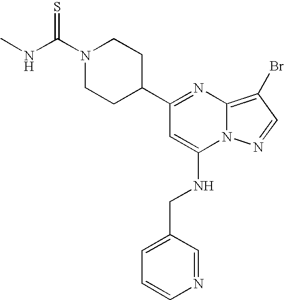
C1(C2=NC3=C(Br)C=NN3C(NCC3=CC=CN=C3)=C2)CCN(C(NC)=S)CC1
